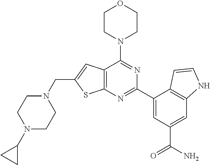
C12=C(N=C(C3=CC(C(N)=O)=CC4=C3C=CN4)N=C1N1CCOCC1)SC(CN1CCN(C3CC3)CC1)=C2
